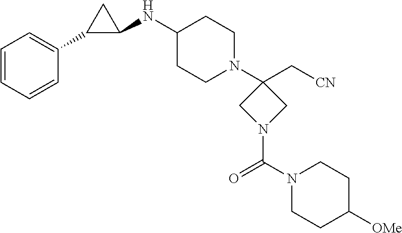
C1=CC=CC(C2C(NC3CCN(C4(C[CN])CN(C(N5CCC([OMe])CC5)=O)C4)CC3)C2)=C1
